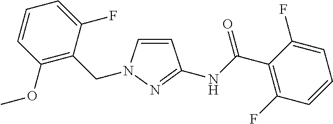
C1(OC)=C(CN2C=CC(NC(=O)C3=C(F)C=CC=C3F)=N2)C(F)=CC=C1
